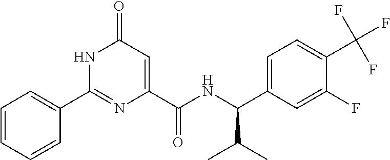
C1=CC=CC(C2=NC(C(=O)NC(C(C)C)C3=CC=C(C(F)(F)F)C(F)=C3)=CC(=O)N2)=C1
